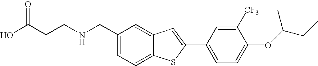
C1=C(CNCCC(O)=O)C=C2C(=C1)SC(C1=CC=C(OC(CC)C)C([CF3])=C1)=C2
